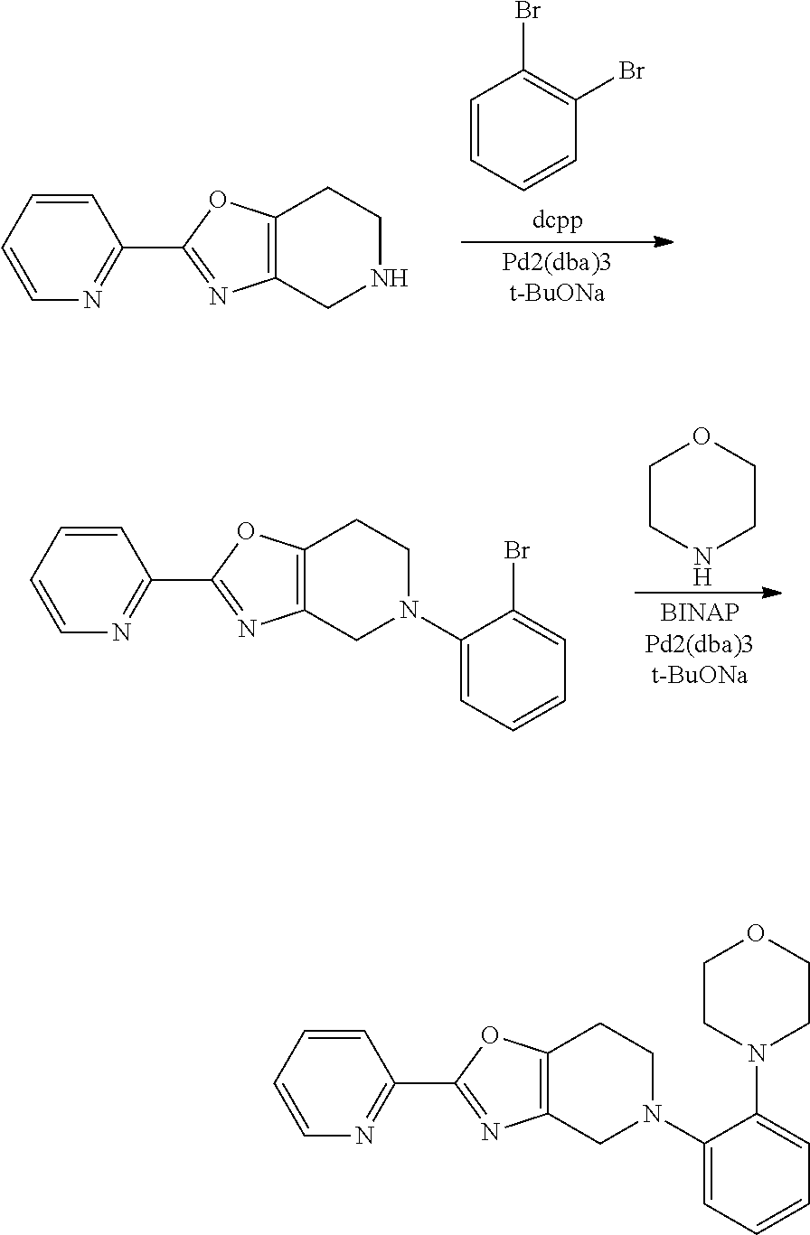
C1=CN=C(C2=NC3=C(O2)CCN(C2=CC=CC=C2N2CCOCC2)C3)C=C1.C1=CC=CC(Br)=C1Br.C1=CN=C(C2=NC3=C(O2)CCNC3)C=C1.C1CNCCO1.C1=CN=C(C2=NC3=C(O2)CCN(C2=CC=CC=C2Br)C3)C=C1
